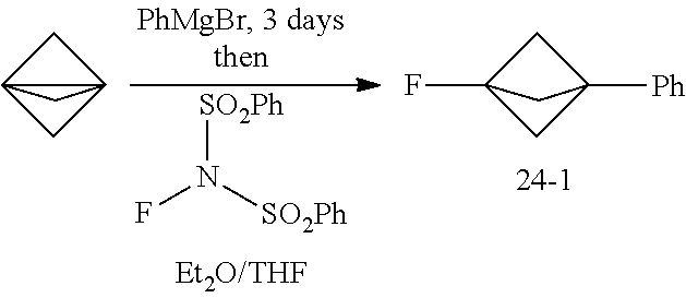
C1C23CC12C3.FN([SO2Ph])[SO2Ph].C1C2(F)CC1([Ph])C2
